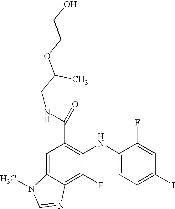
C(C1=C(NC2=CC=C(I)C=C2F)C(F)=C2C(=C1)N(C)C=N2)(NCC(OCCO)C)=O
